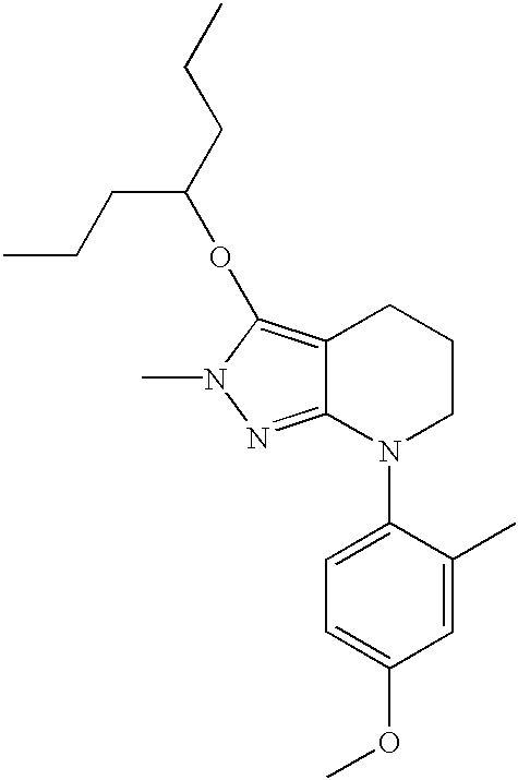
C12=C(OC(CCC)CCC)N(C)N=C1N(C1=CC=C(OC)C=C1C)CCC2
